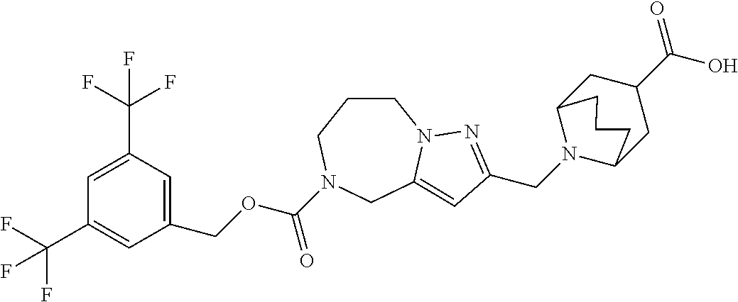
C1CCN(C(OCC2=CC(C(F)(F)F)=CC(C(F)(F)F)=C2)=O)CC2=CC(CN3C4CC(C(O)=O)CC3CCC4)=NN12
